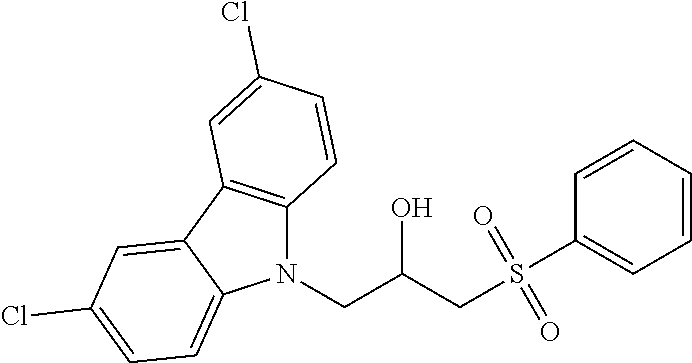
C1=CC=CC(S(CC(CN2C3=C(C4=CC(Cl)=CC=C24)C=C(Cl)C=C3)O)(=O)=O)=C1
